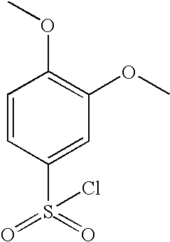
C1=CC(S(=O)(=O)Cl)=CC(OC)=C1OC
